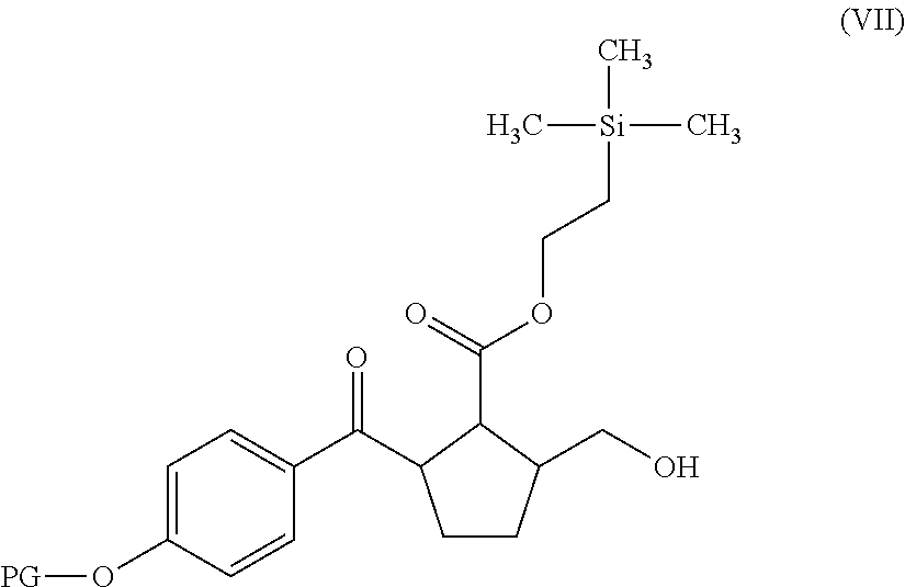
C1CC(CO)C(C(=O)OCC[Si](C)(C)C)C1C(C1=CC=C(O[PG])C=C1)=O
